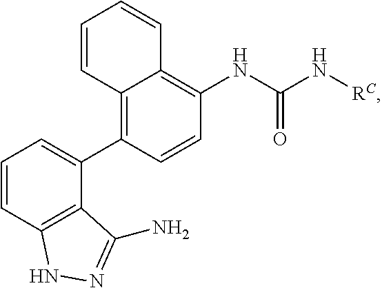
C1(C2=C3C(=C(NC(=O)N[RC])C=C2)C=CC=C3)=CC=CC2=C1C(N)=NN2
